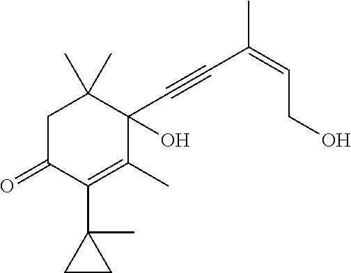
C1C(=O)C(C2(C)CC2)=C(C)C(C#CC(=CCO)C)(O)C1(C)C
